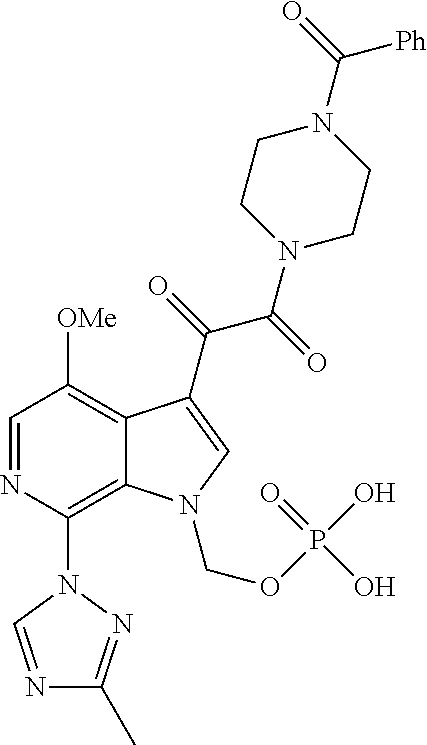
C12=C(N3C=NC(C)=N3)N=CC([OMe])=C1C(C(=O)C(=O)N1CCN(C(=O)[Ph])CC1)=CN2COP(O)(=O)O
